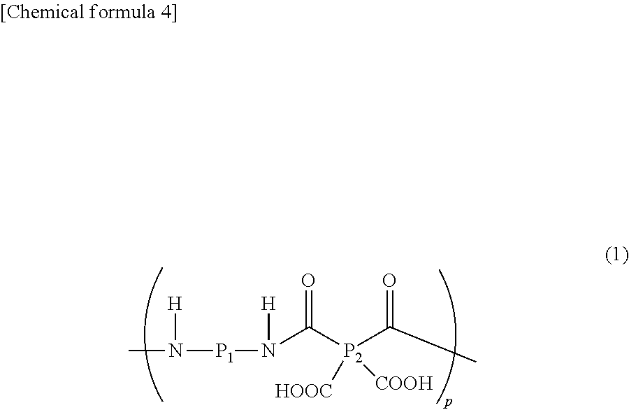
CN([H])[P1]N([H])C([P2](C(C)=O)([HOOC])[COOH])=O
